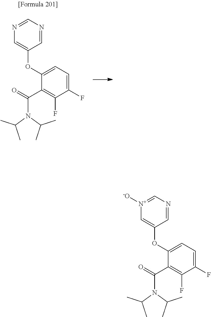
C1=NC=NC=C1OC1=CC=C(F)C(F)=C1C(=O)N(C(C)C)C(C)C.C1=NC=[N+]([-O])C=C1OC1=CC=C(F)C(F)=C1C(=O)N(C(C)C)C(C)C
